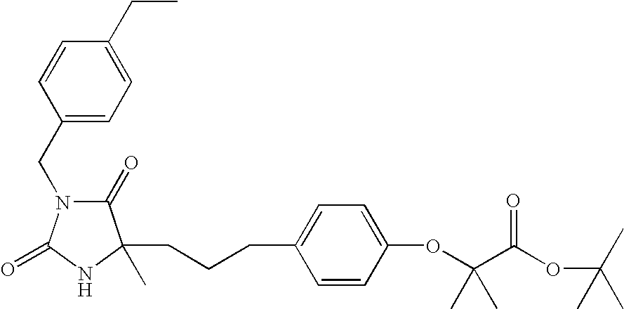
C(CCC1=CC=C(OC(C(OC(C)(C)C)=O)(C)C)C=C1)C1(C)C(=O)N(CC2=CC=C(CC)C=C2)C(=O)N1
